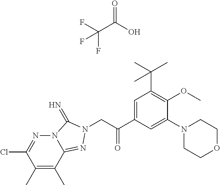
C1(C)=C(C)C2=NN(CC(C3=CC(C(C)(C)C)=C(OC)C(N4CCOCC4)=C3)=O)C(=N)N2N=C1Cl.C(C(O)=O)(F)(F)F
